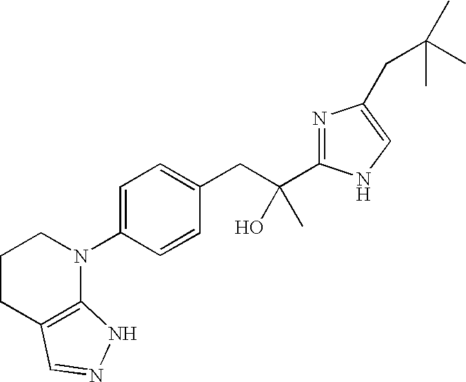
C1CC2=C(N(C3=CC=C(CC(C)(O)C4=NC(CC(C)(C)C)=CN4)C=C3)C1)NN=C2
